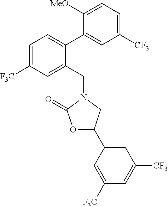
C1([CF3])=CC=C([MeO])C(C2=CC=C([F3C])C=C2CN2CC(C3=CC([CF3])=CC([F3C])=C3)OC2=O)=C1
